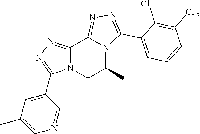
C12=NN=C(C3=CC(C)=CN=C3)N1CC(C)N1C2=NN=C1C1=CC=CC([CF3])=C1Cl
